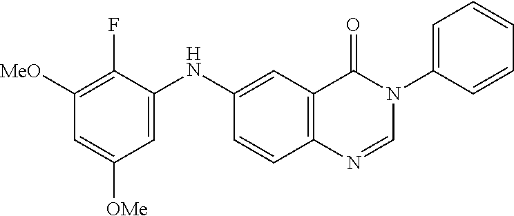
C1(F)=C([MeO])C=C([OMe])C=C1NC1=CC2=C(C=C1)N=CN(C1=CC=CC=C1)C2=O
